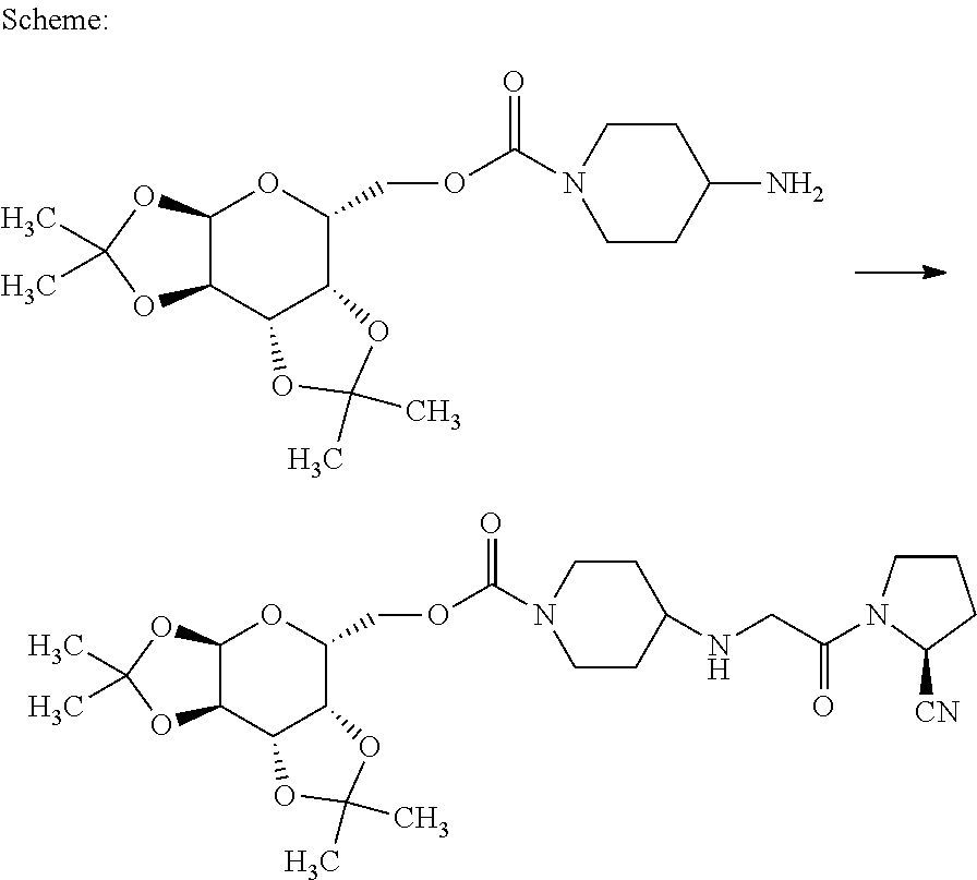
C12C(OC(C)(C)O1)OC(COC(=O)N1CCC(N)CC1)C1C2OC(C)(C)O1.C12C(OC(C)(C)O1)OC(COC(=O)N1CCC(NCC(=O)N3CCCC3[CN])CC1)C1C2OC(C)(C)O1
